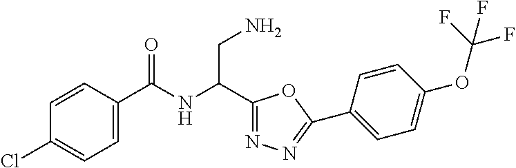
C1(C(NC(C2=CC=C(Cl)C=C2)=O)CN)=NN=C(C2=CC=C(OC(F)(F)F)C=C2)O1
